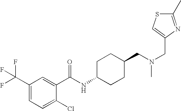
C1(C(F)(F)F)=CC=C(Cl)C(C(NC2CCC(CN(CC3=CSC(C)=N3)C)CC2)=O)=C1
